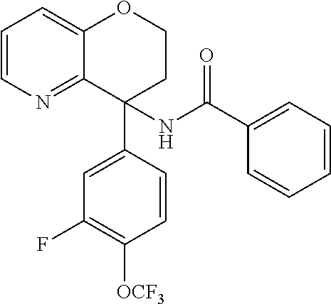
C1=CN=C2C(=C1)OCCC2(NC(C1=CC=CC=C1)=O)C1=CC(F)=C([OCF3])C=C1
